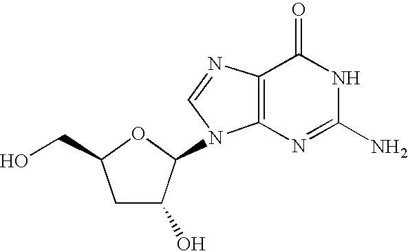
C1C(O)C(N2C3=C(N=C2)C(=O)NC(N)=N3)OC1CO
